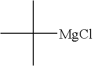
CC([MgCl])(C)C
